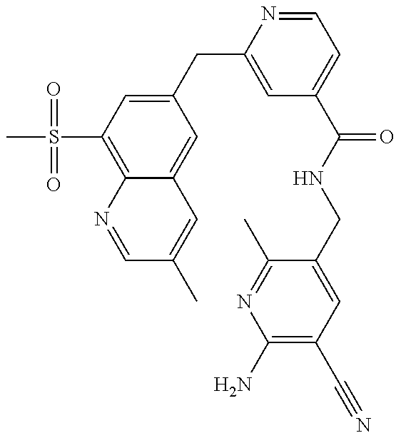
C12=C(S(C)(=O)=O)C=C(CC3=CC(C(NCC4=CC(C#N)=C(N)N=C4C)=O)=CC=N3)C=C1C=C(C)C=N2
